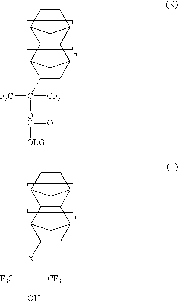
C12C3C(C(C=C1)C2)C1CC(C([F3C])([CF3])[OC](=O)[OLG])C3C1.C12C3C(C(C=C1)C2)C1CC([X]C([CF3])([F3C])O)C3C1
